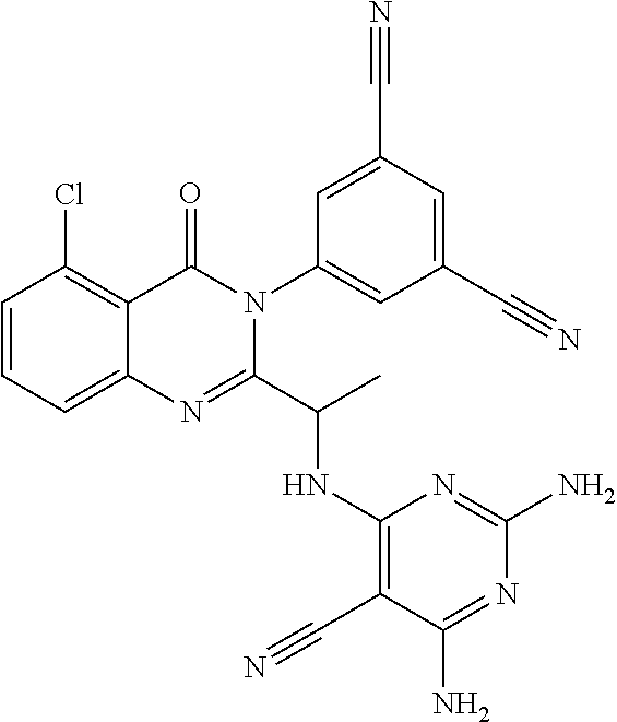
C1=CC=C2C(=C1Cl)C(=O)N(C1=CC(C#N)=CC(C#N)=C1)C(C(C)NC1=C(C#N)C(N)=NC(N)=N1)=N2
